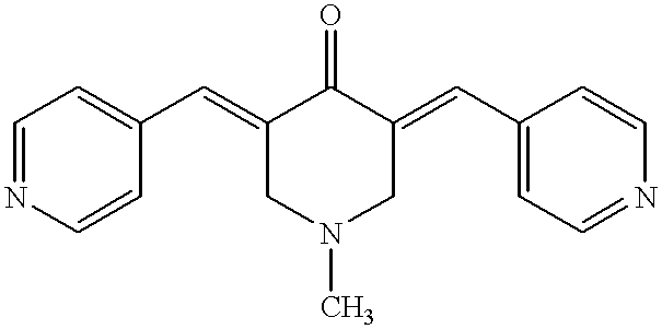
C1=NC=CC(C=C2CN(C)CC(=CC3=CC=NC=C3)C2=O)=C1
